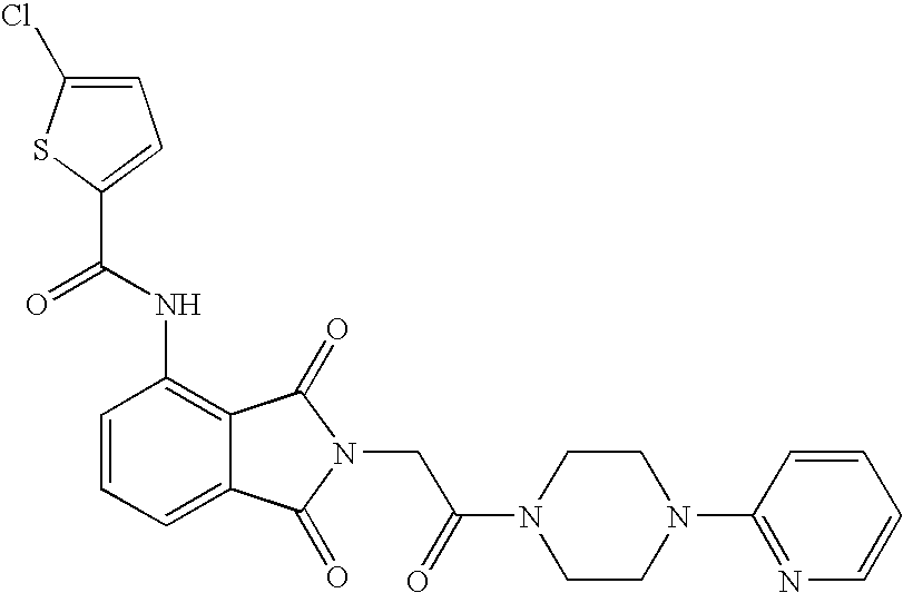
C1=C(Cl)SC(C(NC2=C3C(=CC=C2)C(=O)N(CC(N2CCN(C4=NC=CC=C4)CC2)=O)C3=O)=O)=C1
